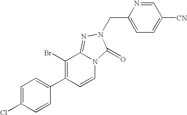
C1=C(Cl)C=CC(C2=C(Br)C3=NN(CC4=CC=C([CN])C=N4)C(=O)N3C=C2)=C1
